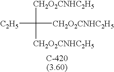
[C2H5]C([CH2O2CNHC2H5])([CH2O2CNHC2H5])[CH2O2CNHC2H5]
